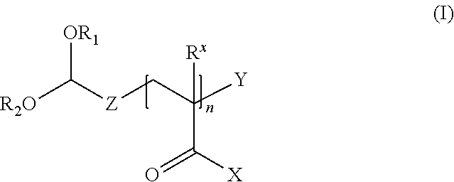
[R2O]C([Z]CC([Y])([Rx])C([X])=O)[OR1]
